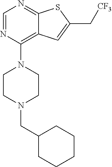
C1=NC(N2CCN(CC3CCCCC3)CC2)=C2C(=N1)SC(C[CF3])=C2
